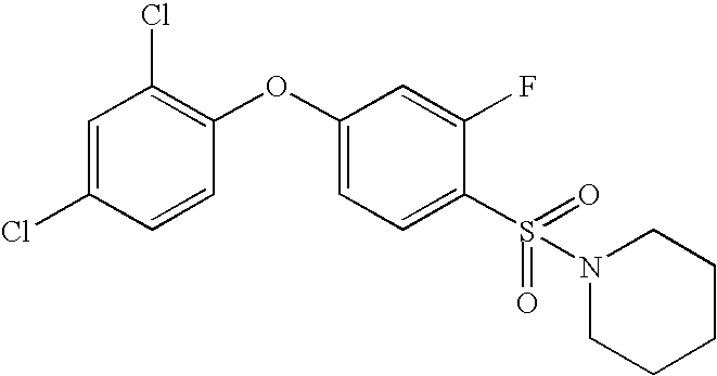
O(C1=CC=C(S(=O)(=O)N2CCCCC2)C(F)=C1)C1=C(Cl)C=C(Cl)C=C1
